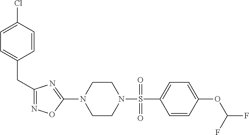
N1=C(CC2=CC=C(Cl)C=C2)N=C(N2CCN(S(=O)(C3=CC=C(OC(F)F)C=C3)=O)CC2)O1
